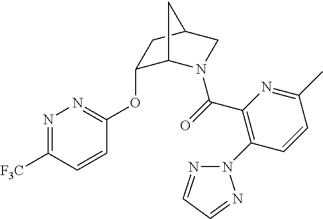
N1=C([F3C])C=CC(OC2C3N(C(=O)C4=C(N5N=CC=N5)C=CC(C)=N4)CC(C2)C3)=N1
